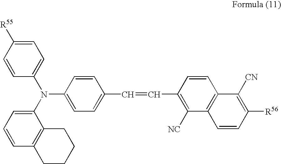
C1=CC(N(C2=CC=C([R55])C=C2)C2=CC=CC3=C2CCCC3)=CC=C1C=CC1=C([NC])C2=C(C=C1)C([CN])=C([R56])C=C2
